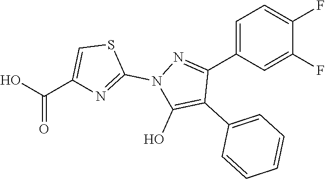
C1(F)=CC(C2=NN(C3=NC(C(O)=O)=CS3)C(O)=C2C2=CC=CC=C2)=CC=C1F
